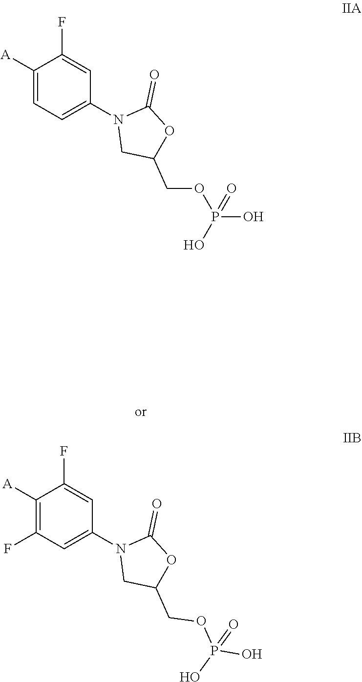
C1(N2CC(COP(O)(O)=O)OC2=O)=CC=C([A])C(F)=C1.C1(N2CC(COP(O)(O)=O)OC2=O)=CC(F)=C([A])C(F)=C1
